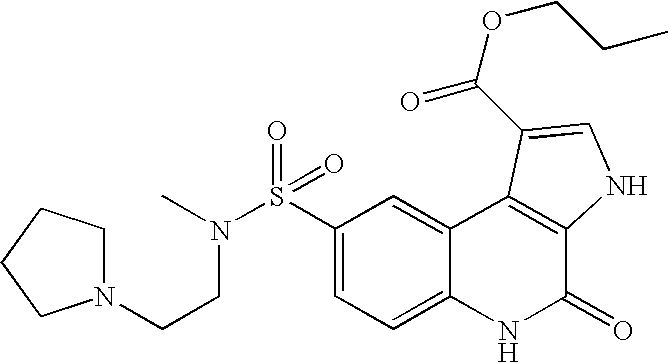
N(S(C1=CC=C2C(=C1)C1=C(C(=O)N2)NC=C1C(OCCC)=O)(=O)=O)(C)CCN1CCCC1
